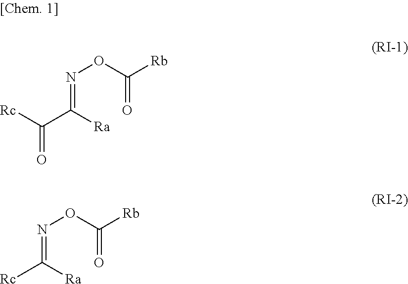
N(=C([Ra])C([Rc])=O)OC(=O)[Rb].N(=C([Ra])[Rc])OC(=O)[Rb]
